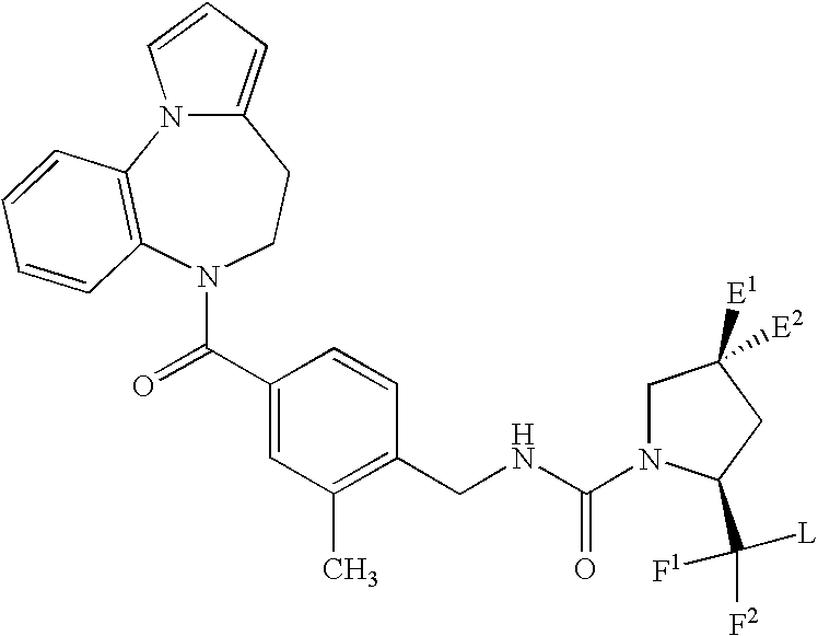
C12=CC=CN1C1=C(N(C(C3=CC(C)=C(CNC(N4CC([E2])([E1])CC4C([L])([F2])[F1])=O)C=C3)=O)CC2)C=CC=C1
